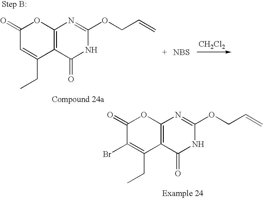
C12=C(C(=O)NC(OCC=C)=N1)C(CC)=CC(=O)O2.[CH2Cl2].[NBS].C12=C(C(=O)NC(OCC=C)=N1)C(CC)=C(Br)C(=O)O2
